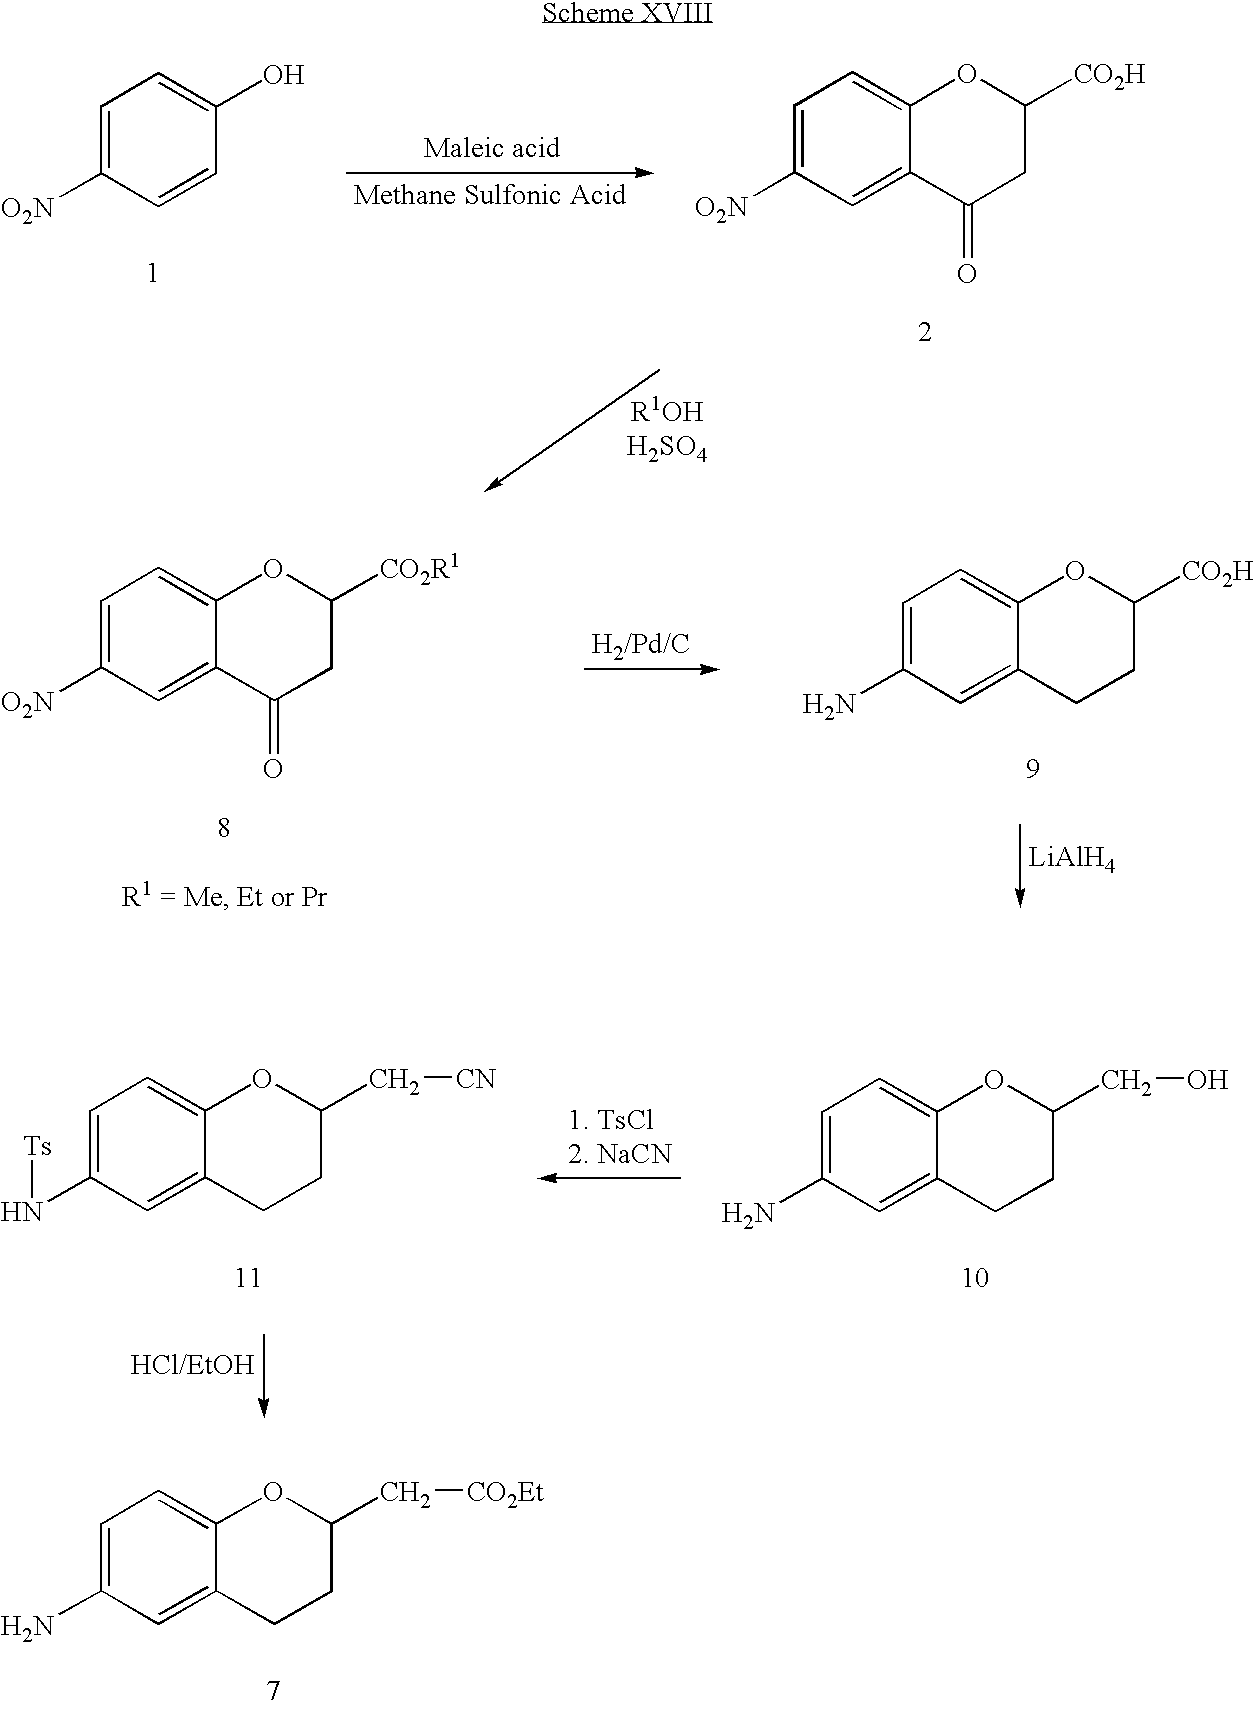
C1=C(N)C=C2C(=C1)OC(C[CO2Et])CC2.C1=C([O2N])C=CC(O)=C1.C1=C([O2N])C=C2C(=C1)OC([CO2H])CC2=O.[R1OHH2SO4].C1=C(N)C=C2C(=C1)OC([CO2H])CC2.C1=C([O2N])C=C2C(=C1)OC([CO2R1])CC2=O.[LiAlH4].C1=C(N[Ts])C=C2C(=C1)OC(C[CN])CC2.C1=C(N)C=C2C(=C1)OC(CO)CC2
